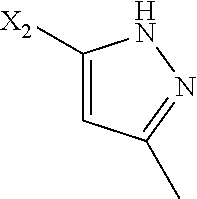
C1([X2])=CC(C)=NN1
